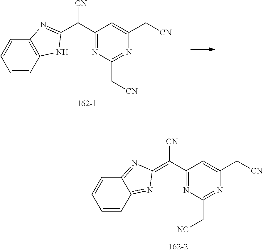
C1=CC2=NC(=C(C3=NC(C[NC])=NC(C[CN])=C3)[CN])N=C2C=C1.C1=CC2=C(C=C1)N=C(C(C1=NC(C[CN])=NC(C[CN])=C1)[CN])N2
